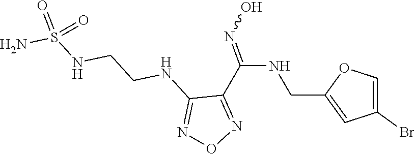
C1(C(NCC2=CC(Br)=CO2)=NO)=NON=C1NCCNS(N)(=O)=O
